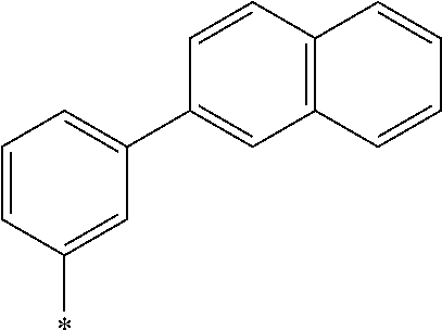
C1(C2=CC=CC(*)=C2)=CC2=C(C=C1)C=CC=C2
